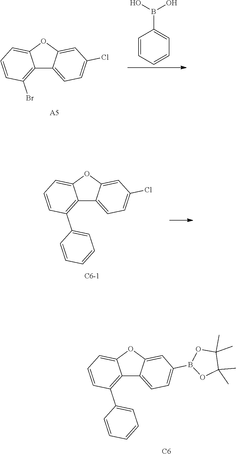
[C6-1].C12=C(C3=CC=CC=C3)C=CC=C1OC1=CC(Cl)=CC=C21.[C6].C12=C(C3=CC=CC=C3)C=CC=C1OC1=CC(B3OC(C)(C)C(C)(C)O3)=CC=C21.C12=C(Br)C=CC=C1OC1=CC(Cl)=CC=C21.[A5].C1=CC=CC=C1B(O)O
